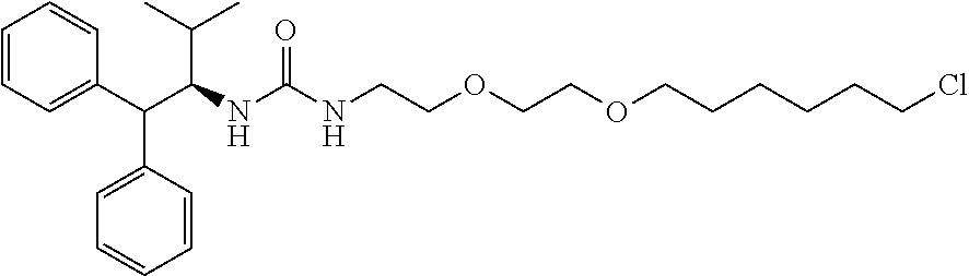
N(C(NCCOCCOCCCCCCCl)=O)C(C(C1=CC=CC=C1)C1=CC=CC=C1)C(C)C
